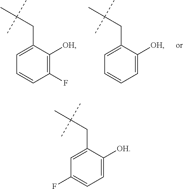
C1(CC(C)(C)C)=CC=CC(F)=C1[OH].C1(CC(C)(C)C)=CC=CC=C1[OH].C1(CC(C)(C)C)=CC(F)=CC=C1[OH]
